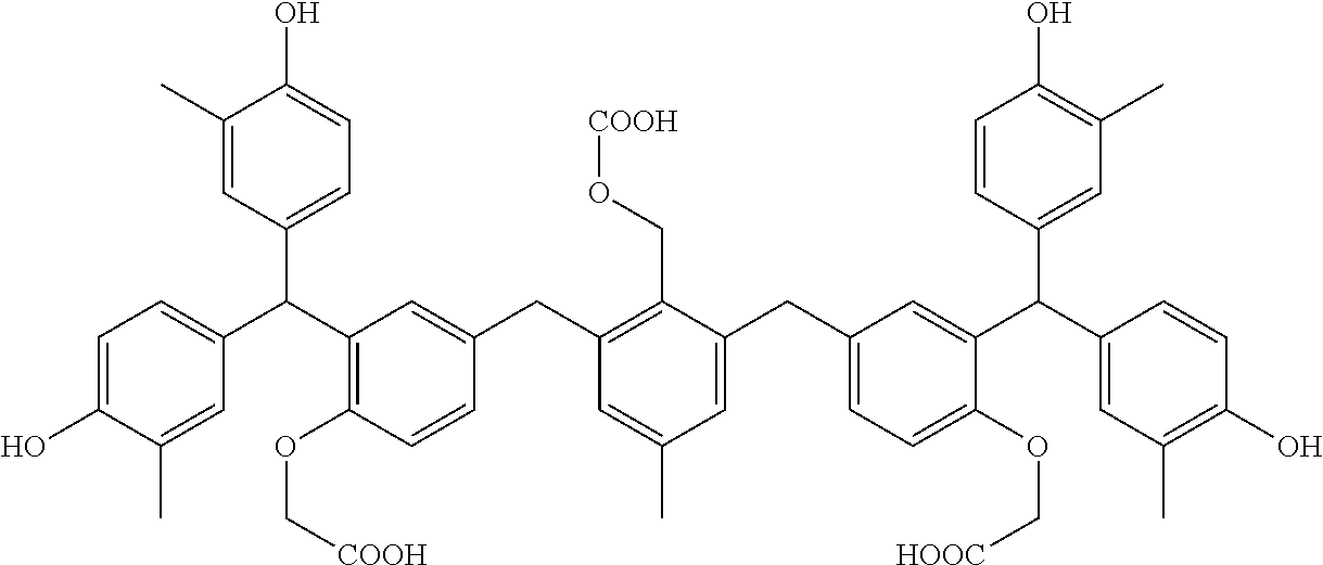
C1=C(O)C(C)=CC(C(C2=C(OC[COOH])C=CC(CC3=C(CO[COOH])C(CC4=CC=C(OC[HOOC])C(C(C5=CC(C)=C(O)C=C5)C5=CC(C)=C(O)C=C5)=C4)=CC(C)=C3)=C2)C2=CC=C(O)C(C)=C2)=C1
